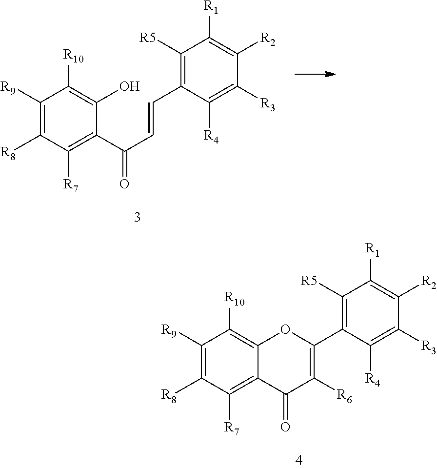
C1([R9])=C([R8])C([R7])=C(C(C=CC2=C([R5])C([R1])=C([R2])C([R3])=C2[R4])=O)C(O)=C1[R10].C1([R9])=C([R8])C([R7])=C2C(=C1[R10])OC(C1=C([R5])C([R1])=C([R2])C([R3])=C1[R4])=C([R6])C2=O
